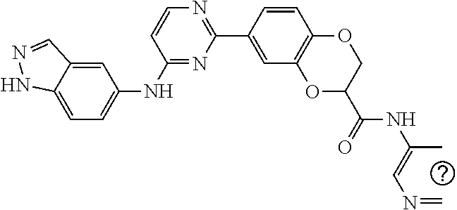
C1=C2C(=CC=C1NC1=NC(C3=CC4=C(C=C3)OCC(C(=O)NC(=CN=C)C)O4)=NC=C1)NN=C2
